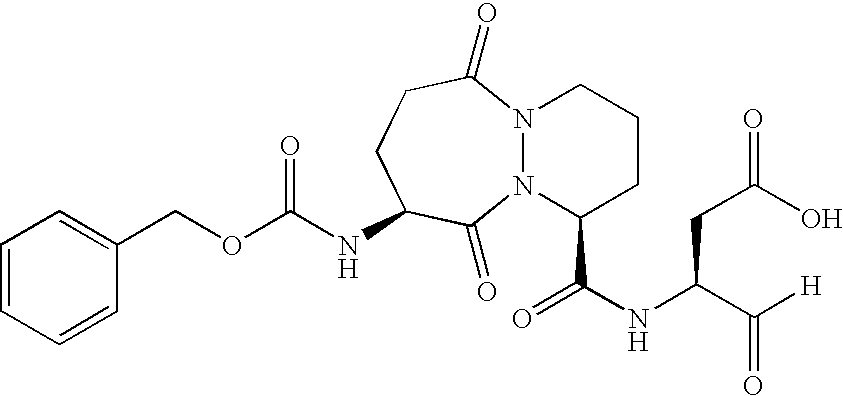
C(NC1CCC(=O)N2N(C1=O)C(C(NC(C([H])=O)CC(O)=O)=O)CCC2)(OCC1=CC=CC=C1)=O
